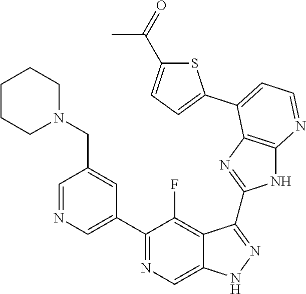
C1=NC=C(C2=NC=C3C(=C2F)C(C2=NC4=C(N2)N=CC=C4C2=CC=C(C(=O)C)S2)=NN3)C=C1CN1CCCCC1
